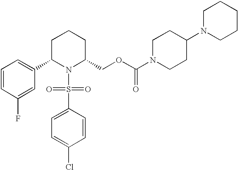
C1=CC(F)=CC(C2N(S(C3=CC=C(Cl)C=C3)(=O)=O)C(COC(N3CCC(N4CCCCC4)CC3)=O)CCC2)=C1
